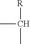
CC([R])C
